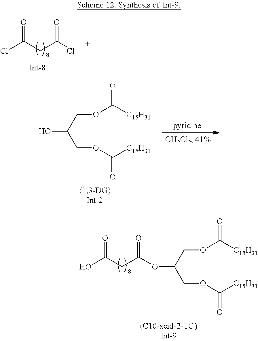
OC(COC([C15H31])=O)COC([C15H31])=O.ClC(CC(Cl)=O)=O.O(C(COC([C15H31])=O)COC([C15H31])=O)C(CC(O)=O)=O
